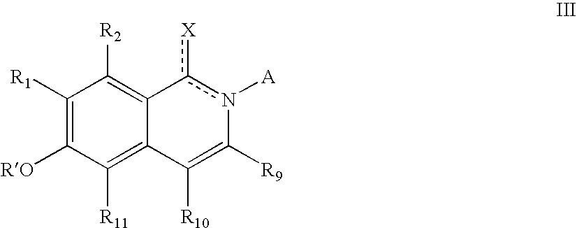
C1([R1])=C([RO])C([R11])=C2C(=C1[R2])c([X])n([A])C([R9])=C2[R10]
